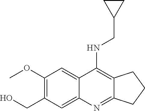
C12=NC3=CC(CO)=C(OC)C=C3C(NCC3CC3)=C1CCC2
